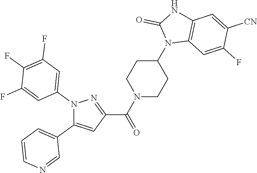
N1(C2=CC(F)=C(F)C(F)=C2)C(C2=CC=CN=C2)=CC(C(N2CCC(N3C4=C(NC3=O)C=C([CN])C(F)=C4)CC2)=O)=N1
